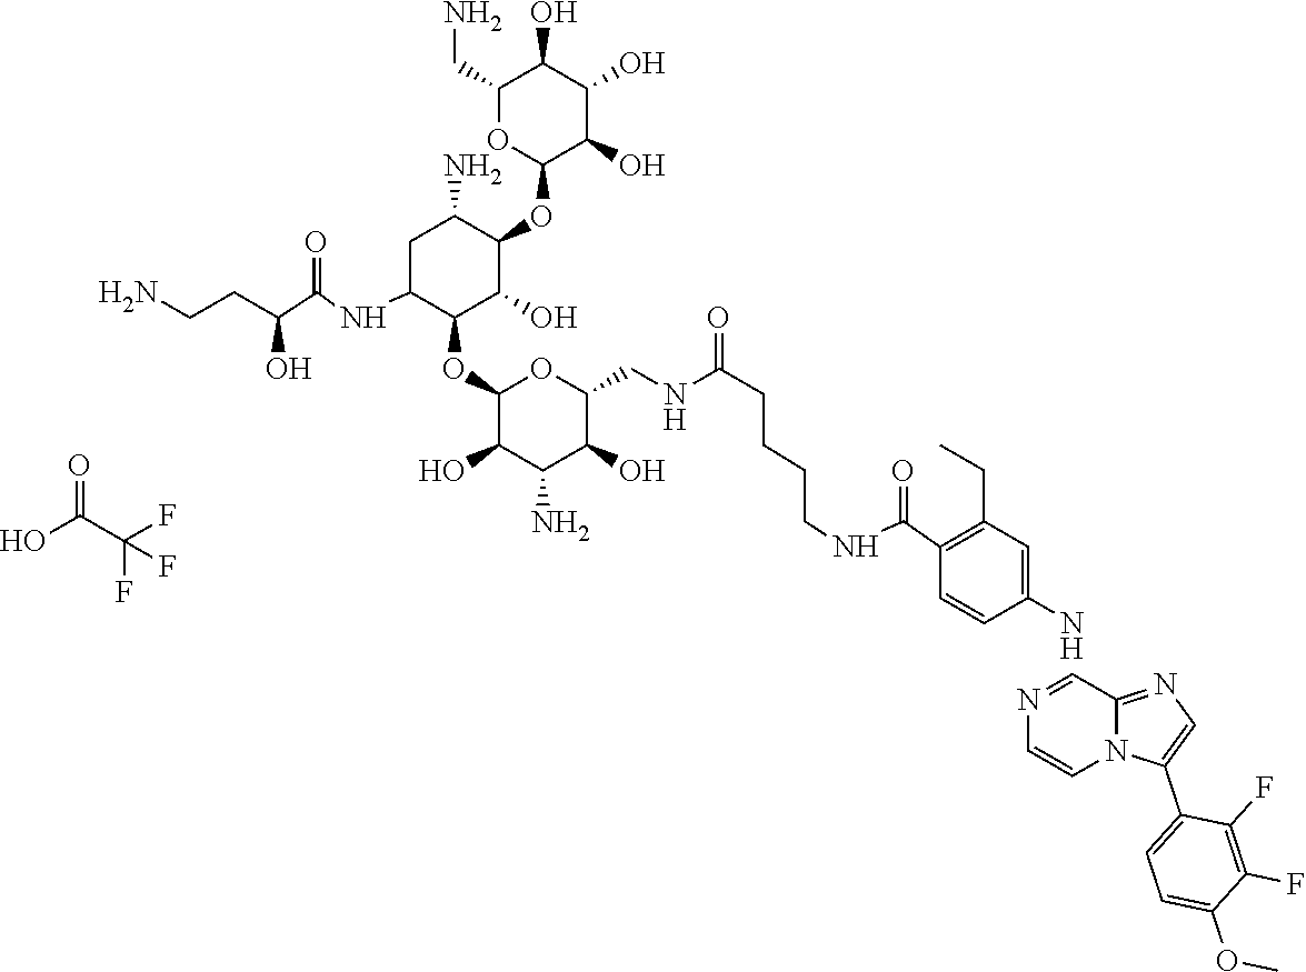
N1=CC2=NC=C(C3=CC=C(OC)C(F)=C3F)N2C=C1.NC1=CC(CC)=C(C(=O)NCCCCC(=O)NCC2OC(OC3C(O)C(OC4C(O)C(O)C(O)C(CN)O4)C(N)CC3NC(C(CCN)O)=O)C(O)C(N)C2O)C=C1.OC(C(F)(F)F)=O
